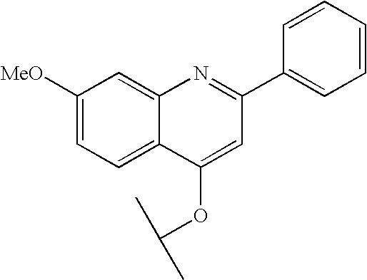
C1=C2C(=CC=C1[MeO])C(OC(C)C)=CC(C1=CC=CC=C1)=N2
